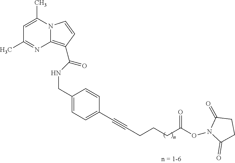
N12C(=C(C(NCC3=CC=C(C#CCCCC(ON4C(=O)CCC4=O)=O)C=C3)=O)C=C1)N=C(C)C=C2C
